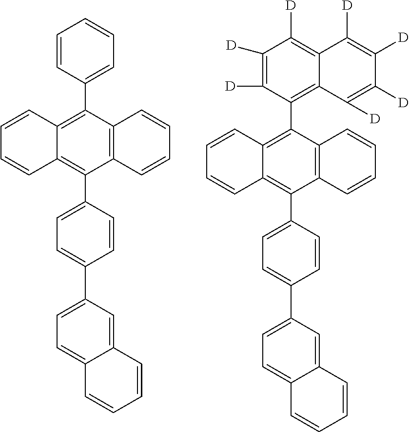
C1=CC2=C(C=C1)C(C1=CC=C(C3=CC=C4C(=C3)C=CC=C4)C=C1)=C1C(=C2C2=CC=CC=C2)C=CC=C1.C1=CC2=C(C=C1)C(C1=CC=C(C3=CC=C4C(=C3)C=CC=C4)C=C1)=C1C(=C2C2=C3C(=C([D])C([D])=C2[D])C([D])=C([D])C([D])=C3[D])C=CC=C1
